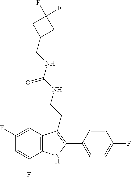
C1=C(F)C2=C(C=C1F)C(CCNC(NCC1CC(F)(F)C1)=O)=C(C1=CC=C(F)C=C1)N2
